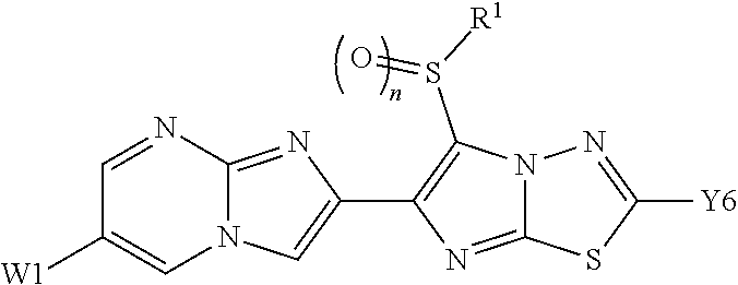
C1=NC2=NC(C3=C(S([R1])=O)N4C(=N3)SC([Y6])=N4)=CN2C=C1[W1]
